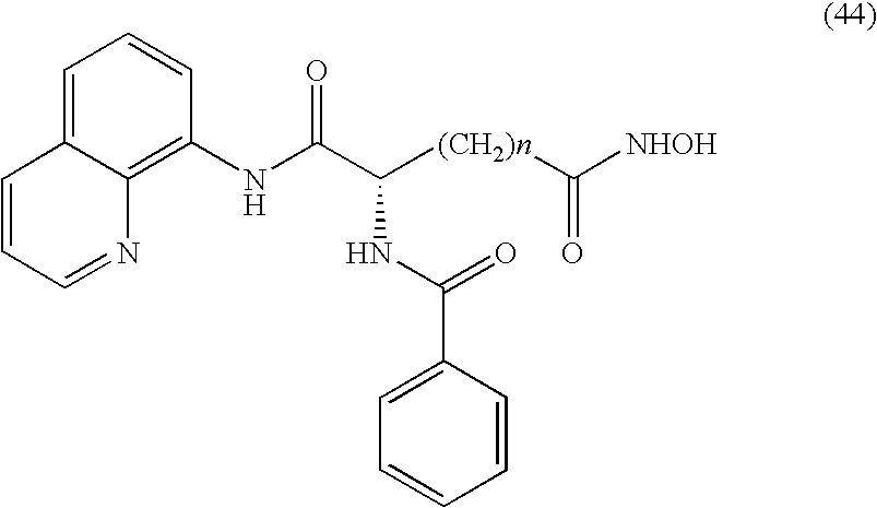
C1=C2C(=C(NC(C([(CH2)n]C([NHOH])=O)NC(C3=CC=CC=C3)=O)=O)C=C1)N=CC=C2
